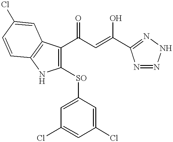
C1(C(C=C(O)C2=NNN=N2)=O)=C([SO]C2=CC(Cl)=CC(Cl)=C2)NC2=C1C=C(Cl)C=C2
